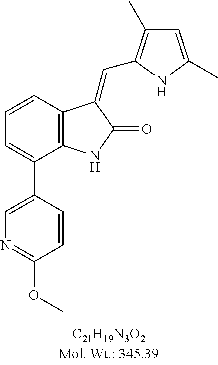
C1=CC2=C(C(C3=CN=C(OC)C=C3)=C1)NC(=O)C2=CC1=C(C)C=C(C)N1
